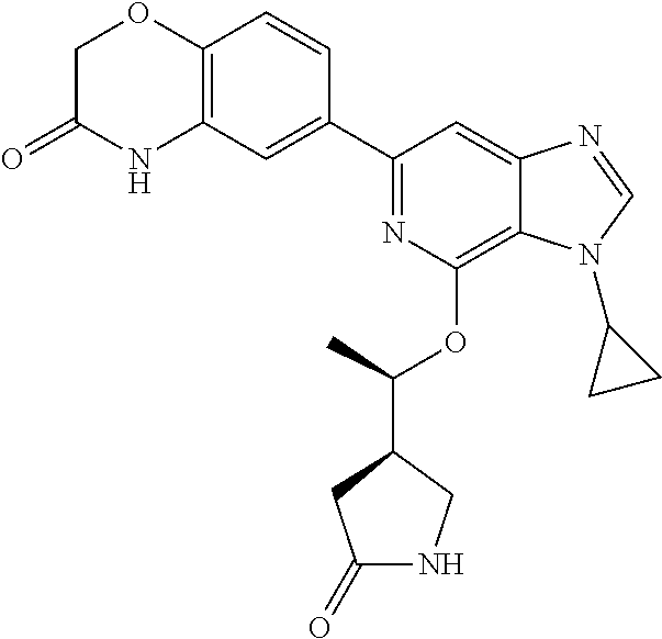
C1(C2=CC3=C(C=C2)OCC(=O)N3)=NC(OC(C2CC(=O)NC2)C)=C2C(=C1)N=CN2C1CC1
